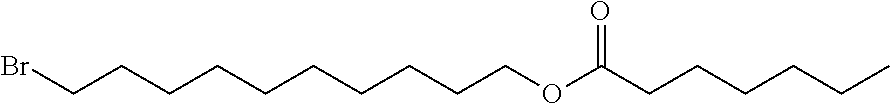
C(CCCCOC(CCCCCC)=O)CCCCCBr
